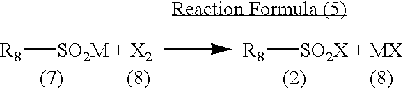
[R8][SO2M + X2].[R8][SO2X + MX]
